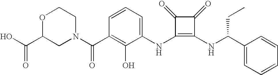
N(C1=C(NC(CC)C2=CC=CC=C2)C(=O)C1=O)C1=CC=CC(C(=O)N2CC(C(O)=O)OCC2)=C1O
